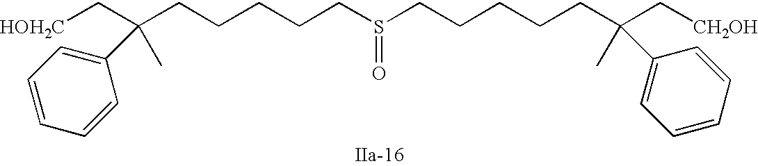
S(=O)(CCCCCC(C)(C[HOH2C])C1=CC=CC=C1)CCCCCC(C)(C[CH2OH])C1=CC=CC=C1
